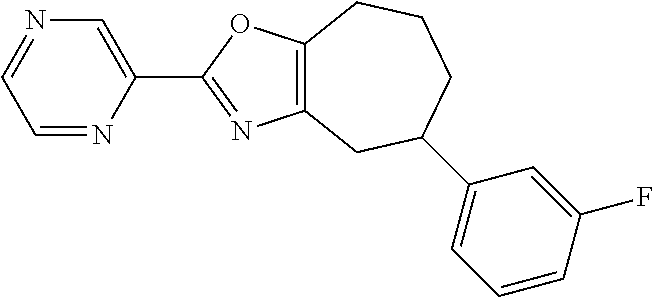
C1=NC(C2=NC3=C(O2)CCCC(C2=CC=CC(F)=C2)C3)=CN=C1
